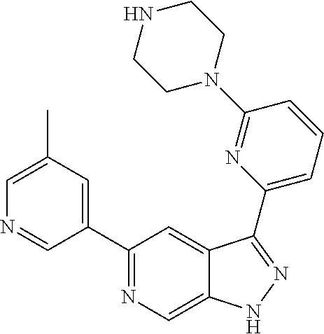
C1(C2=CC(C)=CN=C2)=NC=C2C(=C1)C(C1=CC=CC(N3CCNCC3)=N1)=NN2
